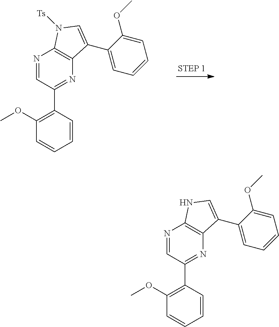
N1=CC(C2=C(OC)C=CC=C2)=NC2=C1N([Ts])C=C2C1=CC=CC=C1OC.N1=CC(C2=C(OC)C=CC=C2)=NC2=C1NC=C2C1=CC=CC=C1OC
